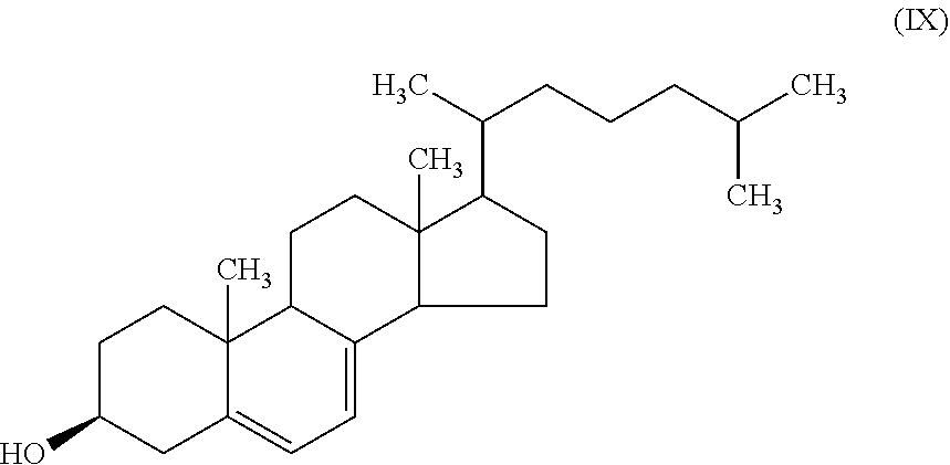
C1C(O)CC2=CC=C3C(C2(C)C1)CCC1(C)C3CCC1C(C)CCCC(C)C
